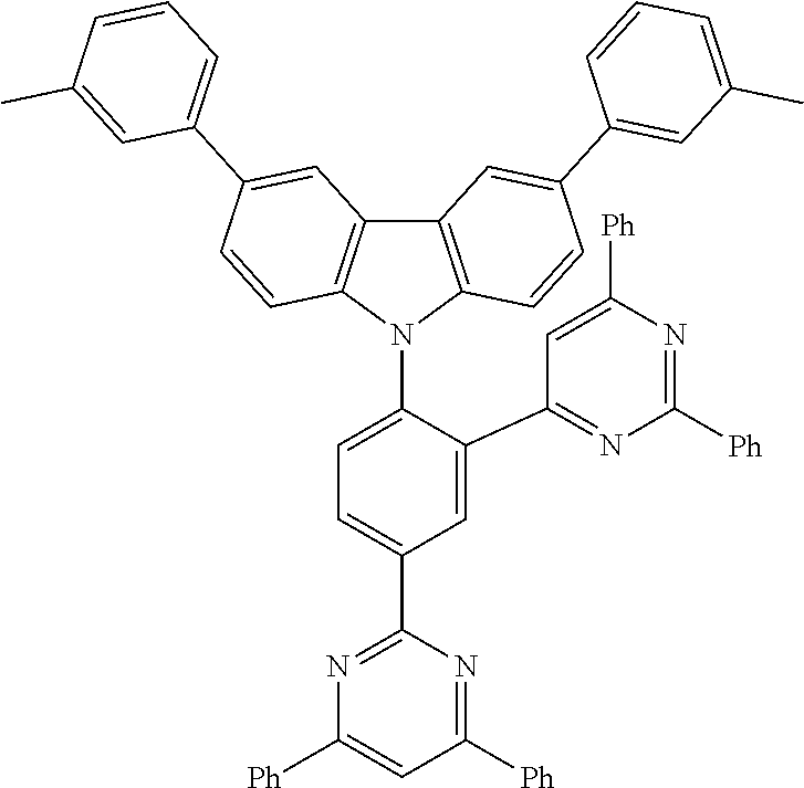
C1=C(C2=NC([Ph])=NC([Ph])=C2)C(N2C3=C(C4=C2C=CC(C2=CC=CC(C)=C2)=C4)C=C(C2=CC(C)=CC=C2)C=C3)=CC=C1C1=NC([Ph])=CC([Ph])=N1
